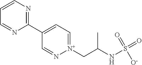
C1=CN=C(C2=CC=[N+](CC(NS(=O)([O-])=O)C)N=C2)N=C1
